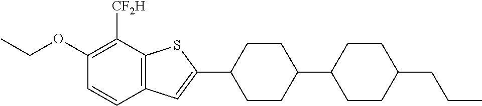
C1(OCC)=C([CF2H])C2=C(C=C1)C=C(C1CCC(C3CCC(CCC)CC3)CC1)S2
